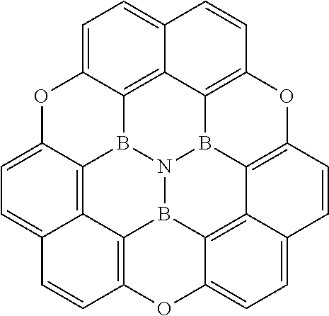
C12=C3B4C5=C6C7=CC=C5OC3=CC=C1C=CC1=C2B2C3=C(O1)C=CC1=CC=C5OC(=C6B(C5=C31)N42)C=C7
